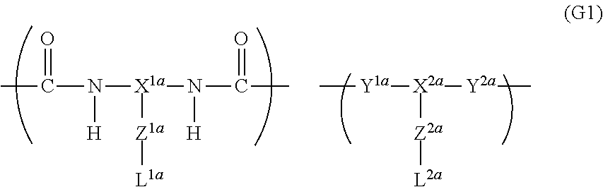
CC(N([H])[X1a](N(C(=O)C)[H])[Z1a][L1a])=O.[Y1a]([X2a]([Y2a]C)[Z2a][L2a])C
